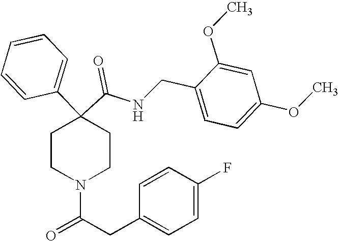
N(C(C1(C2=CC=CC=C2)CCN(C(CC2=CC=C(F)C=C2)=O)CC1)=O)CC1=CC=C(OC)C=C1OC
